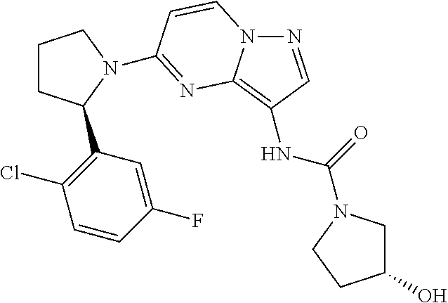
N(C(=O)N1CC(O)CC1)C1=C2N(N=C1)C=CC(N1C(C3=C(Cl)C=CC(F)=C3)CCC1)=N2
